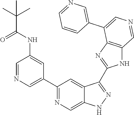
C1(C2=CN=CC(NC(=O)C(C)(C)C)=C2)=NC=C2C(=C1)C(C1=NC3=C(N1)C=NC=C3C1=CN=CC=C1)=NN2
